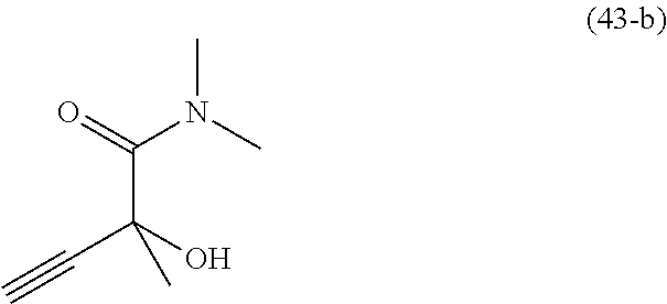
O=C(N(C)C)C(O)(C#C)C
